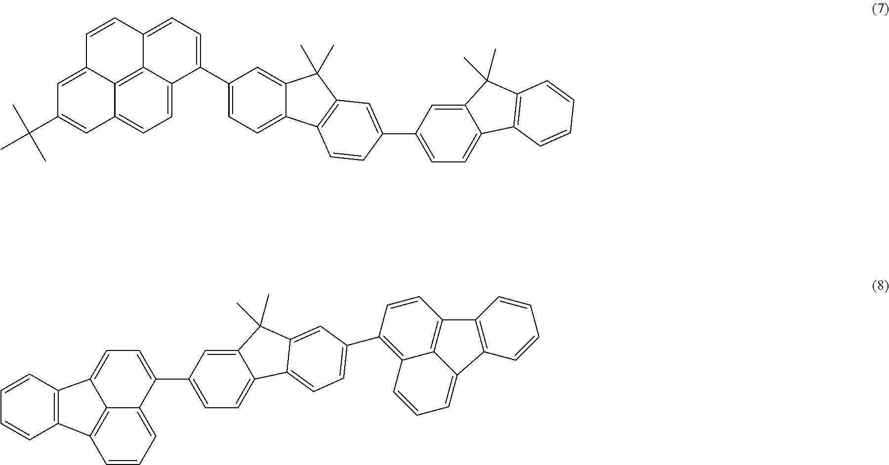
C12=CC=C3C4=C1C(=CC(C(C)(C)C)=C2)C=CC4=CC=C3C1=CC=C2C(=C1)C(C)(C)C1=C2C=CC(C2=CC=C3C(=C2)C(C)(C)C2=C3C=CC=C2)=C1.C1=CC=C2C3=C1C1=C(C=CC=C1)C3=CC=C2C1=CC=C2C(=C1)C(C)(C)C1=CC(C3=C4C5=C(C=C3)C3=C(C5=CC=C4)C=CC=C3)=CC=C21
